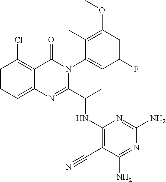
C1=CC=C2C(=C1Cl)C(=O)N(C1=CC(F)=CC(OC)=C1C)C(C(C)NC1=C(C#N)C(N)=NC(N)=N1)=N2
